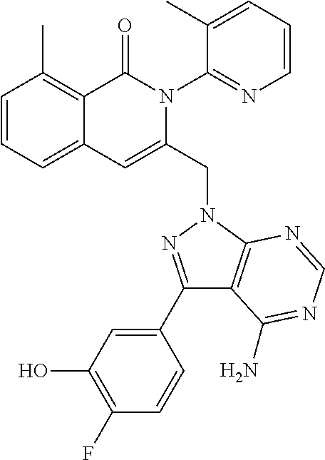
C1=CC=C2C(=C1C)C(=O)N(C1=NC=CC=C1C)C(CN1C3=C(C(C4=CC(O)=C(F)C=C4)=N1)C(N)=NC=N3)=C2
